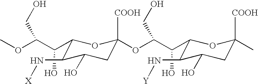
C(O)(C(OC)CO)C1C(N[X])C(O)CC([COOH])(OC(C(O)C2C(N[Y])C(O)CC([COOH])(C)O2)CO)O1
